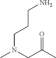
CN(CC(C)=O)CCCN
